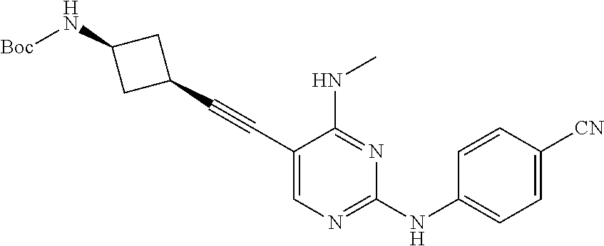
C1(C#CC2=CN=C(NC3=CC=C([CN])C=C3)N=C2NC)CC(N[Boc])C1
